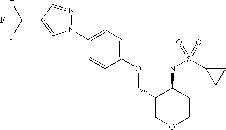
N1(C2=CC=C(OCC3COCCC3NS(C3CC3)(=O)=O)C=C2)N=CC(C(F)(F)F)=C1
